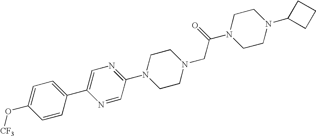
C1=C(O[CF3])C=CC(C2=CN=C(N3CCN(CC(N4CCN(C5CCC5)CC4)=O)CC3)C=N2)=C1
